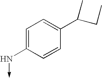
C1=C(N->C)C=CC(C(CC)C)=C1
